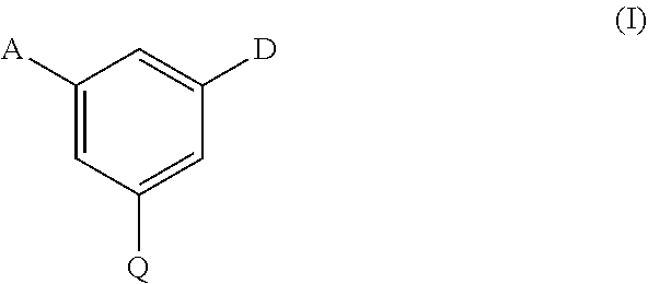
C1([A])=CC([Q])=CC([D])=C1
